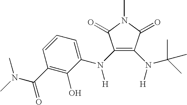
C1(N(C2=CC=CC(C(N(C)C)=O)=C2O)[H])=C(N([H])C(C)(C)C)C(=O)N(C)C1=O
